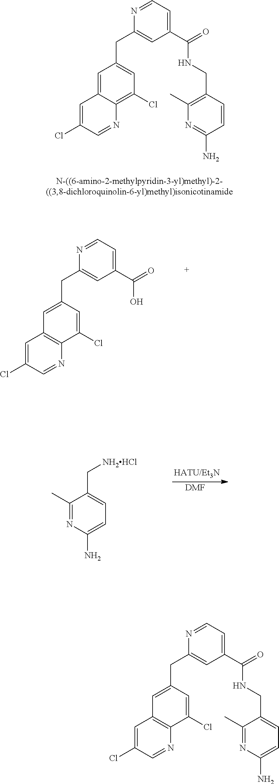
C1(C)=NC(N)=CC=C1C[NH2HCl].[DMF].N1=CC=C(C(=O)NCC2=CC=C(N)N=C2C)C=C1CC1=CC2=C(C(Cl)=C1)N=CC(Cl)=C2.N1=CC=C(C(=O)O)C=C1CC1=CC2=C(C(Cl)=C1)N=CC(Cl)=C2.N1=CC=C(C(=O)NCC2=C(C)N=C(N)C=C2)C=C1CC1=CC(Cl)=C2C(=C1)C=C(Cl)C=N2
